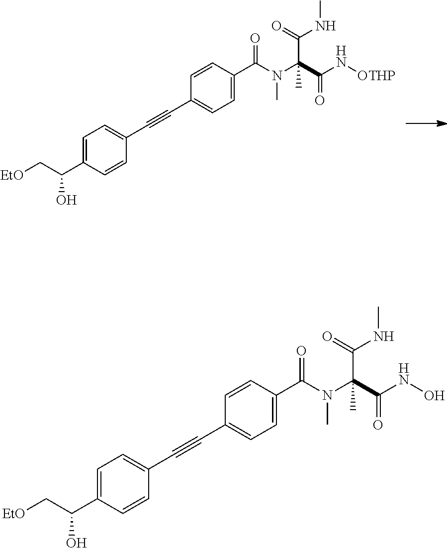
C1=C(C(N(C(C(N[OTHP])=O)(C(=O)NC)C)C)=O)C=CC(C#CC2=CC=C(C(C[EtO])O)C=C2)=C1.C1=C(C(N(C(C(NO)=O)(C(=O)NC)C)C)=O)C=CC(C#CC2=CC=C(C(C[EtO])O)C=C2)=C1
